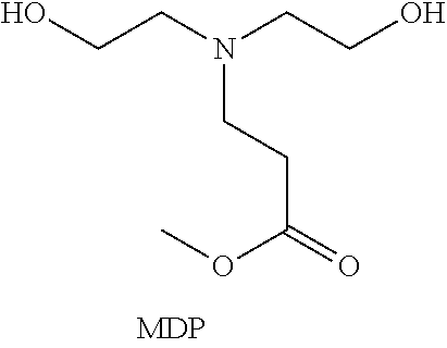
C(CN(CCO)CCC(=O)OC)O
